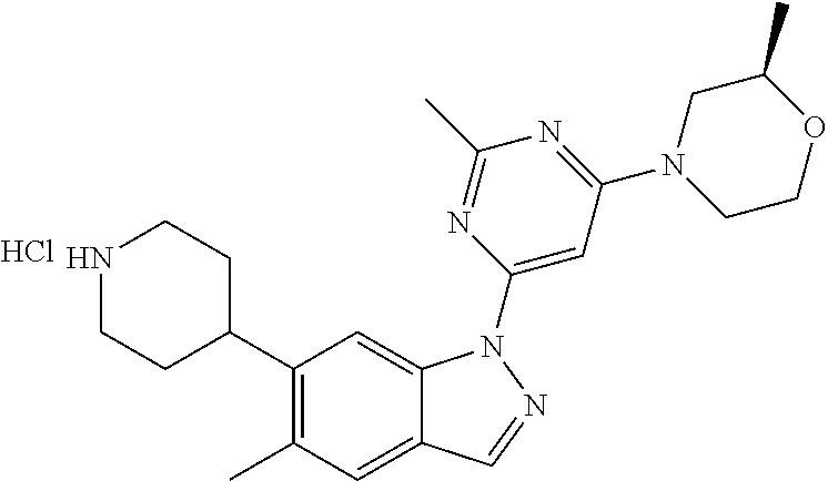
C1(C2CCNCC2)=C(C)C=C2C(=C1)N(C1=CC(N3CCOC(C)C3)=NC(C)=N1)N=C2.Cl
